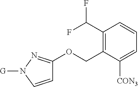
C1(C(F)F)=C(COC2=NN([G])C=C2)C([CON3])=CC=C1
